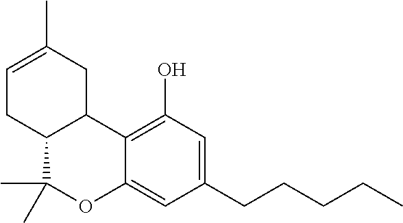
C12C(C)(C)OC3=CC(CCCCC)=CC(O)=C3C1CC(C)=CC2
